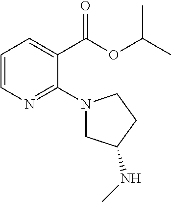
C1=CN=C(N2CC(NC)CC2)C(C(OC(C)C)=O)=C1
